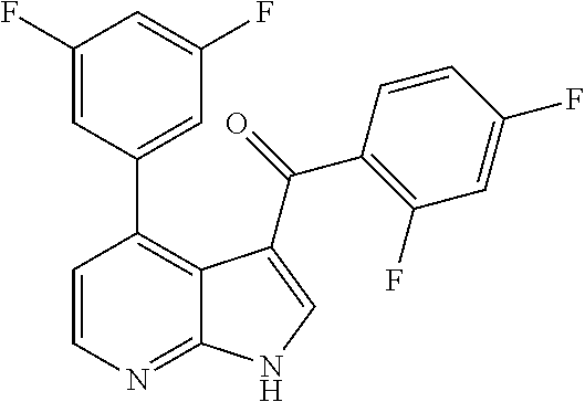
C1(F)=CC(C2=C3C(=NC=C2)NC=C3C(=O)C2=C(F)C=C(F)C=C2)=CC(F)=C1
